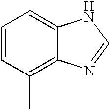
C1=CC(C)=C2C(=C1)NC=N2
